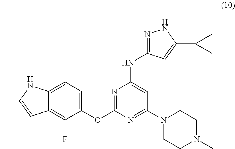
N1=C(OC2=CC=C3C(=C2F)C=C(C)N3)N=C(N2CCN(C)CC2)C=C1NC1=NNC(C2CC2)=C1
